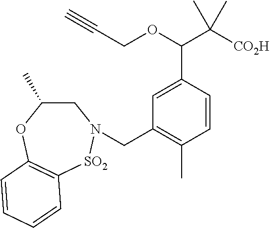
C1(CN2CC(C)OC3=C([SO2]2)C=CC=C3)=C(C)C=CC(C(OCC#C)C([CO2H])(C)C)=C1
